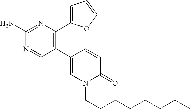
C1(C2=C(C3=CC=CO3)N=C(N)N=C2)=CN(CCCCCCCC)C(=O)C=C1
